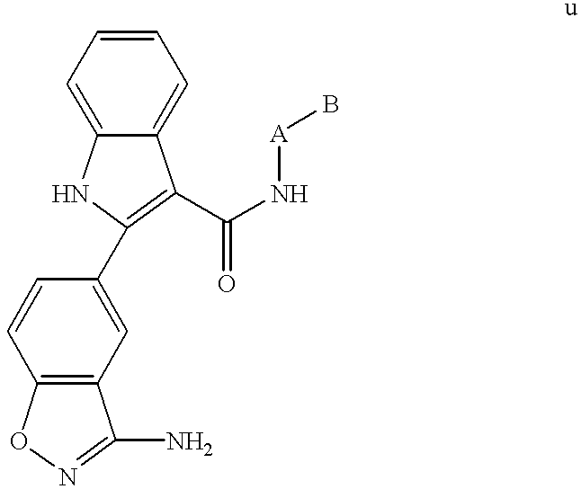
C12=C(C=C(C3=C(C(N[A]B)=O)C4=CC=CC=C4N3)C=C1)C(N)=NO2
